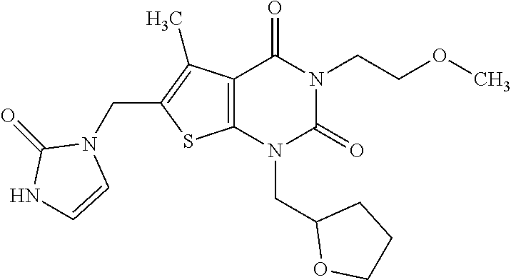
C12=C(N(CC3OCCC3)C(=O)N(CCOC)C1=O)SC(CN1C(=O)NC=C1)=C2C
